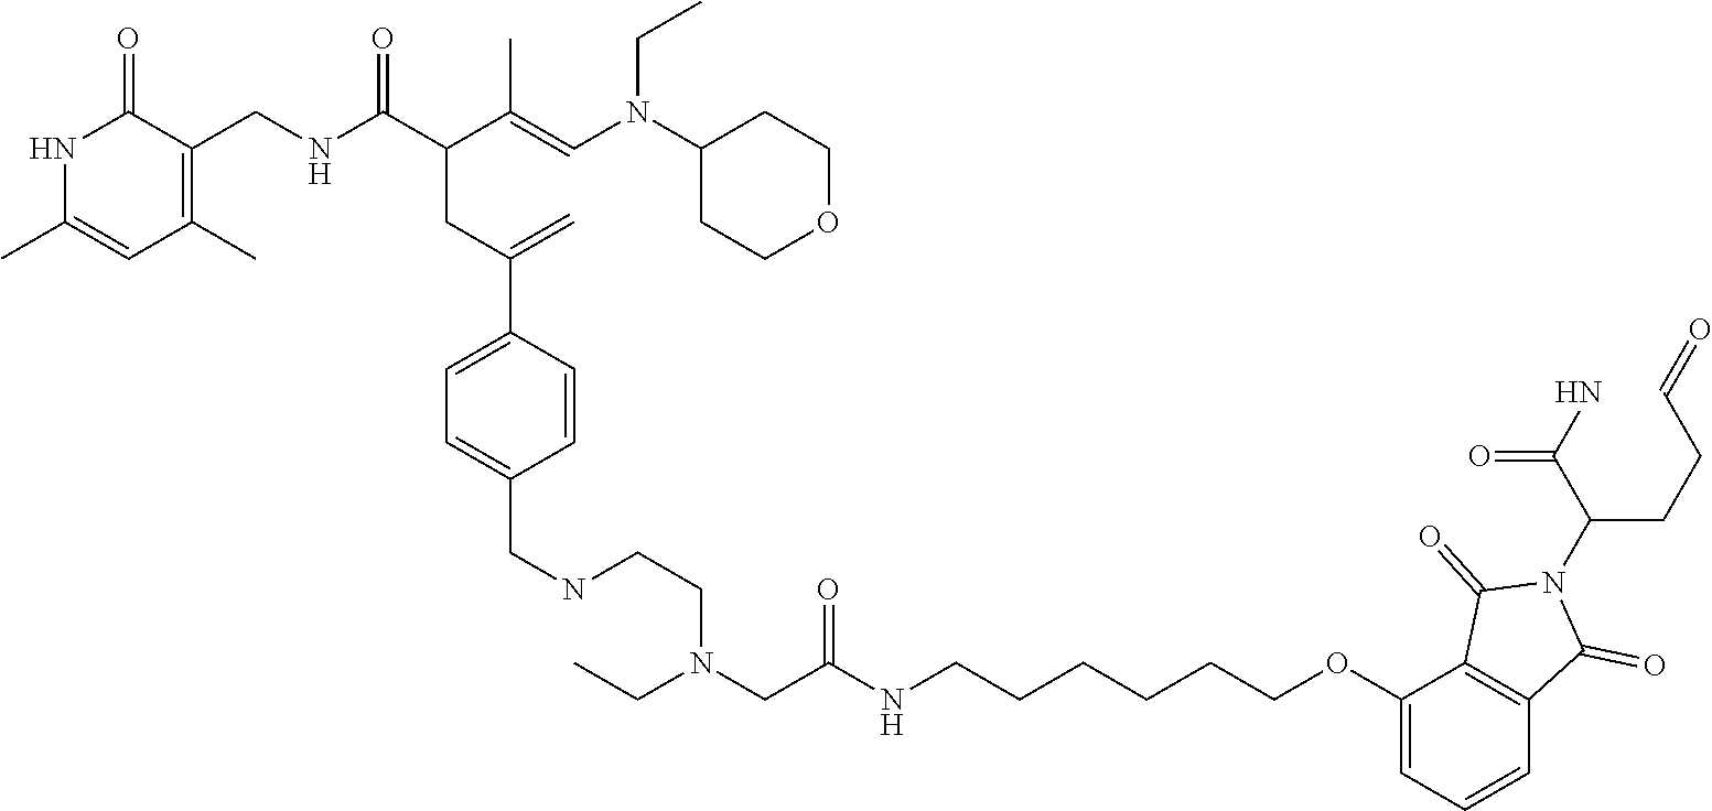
N1C(C)=CC(C)=C(CNC(C(CC(=C)C2=CC=C(CNCCN(CC)CC(NCCCCCCOC3=CC=CC4=C3C(=O)N(C(CCC=O)C(N)=O)C4=O)=O)C=C2)C(=CN(C2CCOCC2)CC)C)=O)C1=O
